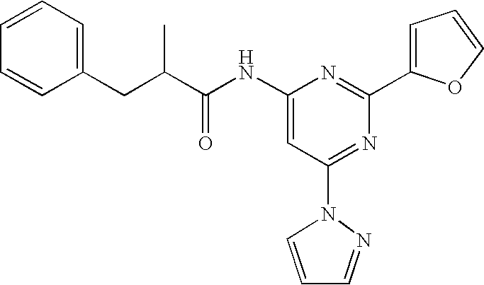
C1=CC(CC(C(NC2=CC(N3N=CC=C3)=NC(C3=CC=CO3)=N2)=O)C)=CC=C1
